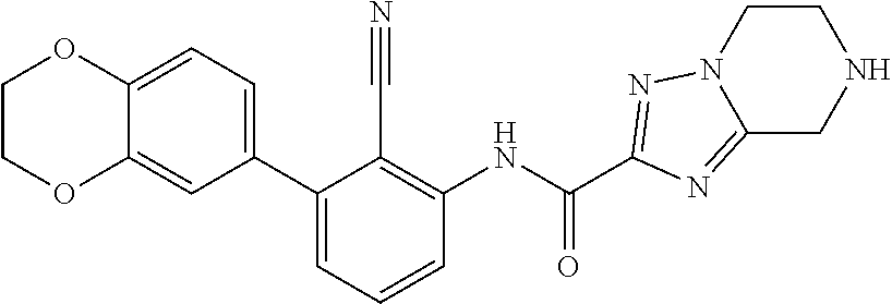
C1(C2=CC=CC(NC(=O)C3=NN4CCNCC4=N3)=C2C#N)=CC=C2C(=C1)OCCO2
